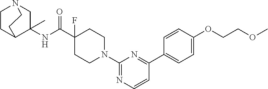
C1CC2C(NC(C3(F)CCN(C4=NC=CC(C5=CC=C(OCCOC)C=C5)=N4)CC3)=O)(C)CN1CC2
